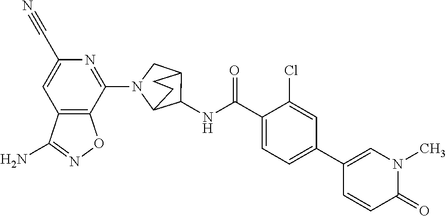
C1(N2C3C(NC(C4=CC=C(C5=CN(C)C(=O)C=C5)C=C4Cl)=O)C(C2)CC3)=NC(C#N)=CC2=C1ON=C2N
